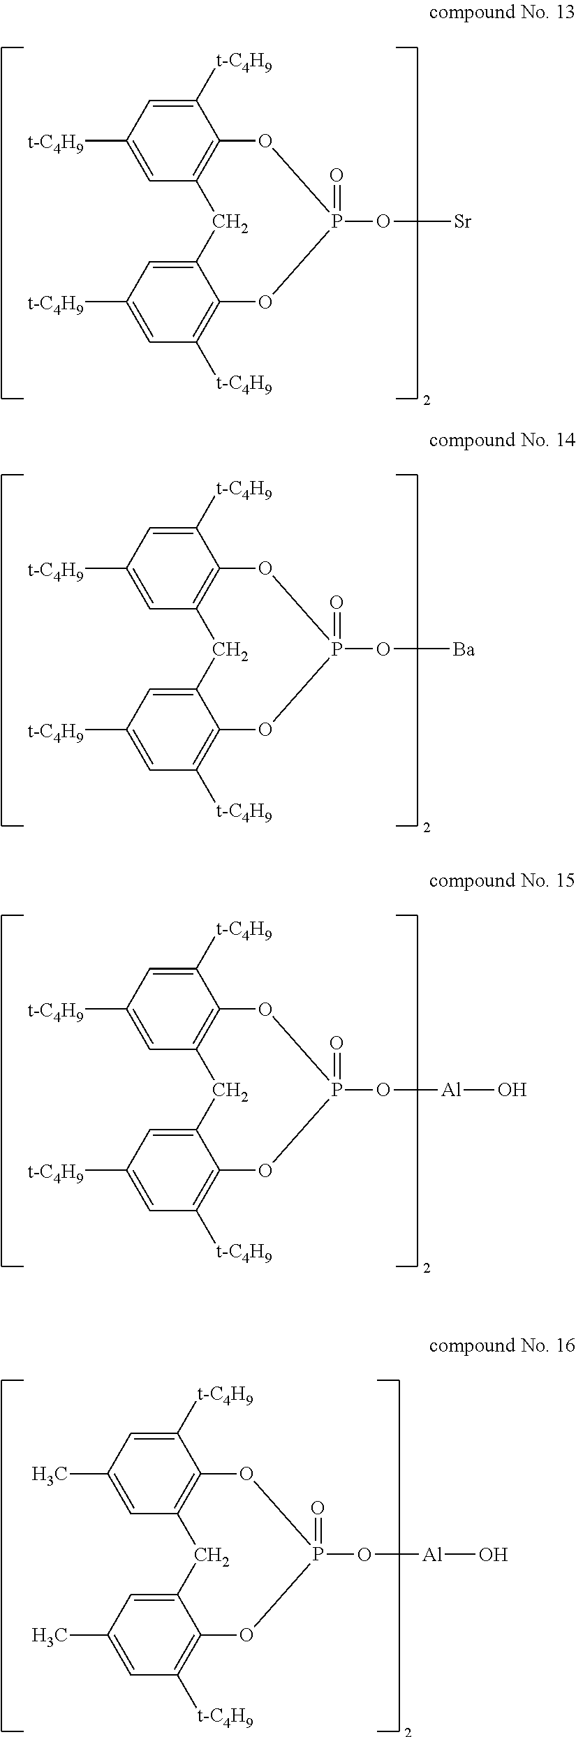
C1([t-C4H9])=CC([t-C4H9])=CC2=C1OP(=O)(O[Sr])OC1=C([t-C4H9])C=C([t-C4H9])C=C1C2.C1([t-C4H9])=CC([t-C4H9])=CC2=C1OP(=O)(O[Ba])OC1=C([t-C4H9])C=C([t-C4H9])C=C1C2.C1([t-C4H9])=CC([t-C4H9])=CC2=C1OP(=O)(O[Al]O)OC1=C([t-C4H9])C=C([t-C4H9])C=C1C2.C1([t-C4H9])=CC(C)=CC2=C1OP(=O)(O[Al]O)OC1=C([t-C4H9])C=C(C)C=C1C2
